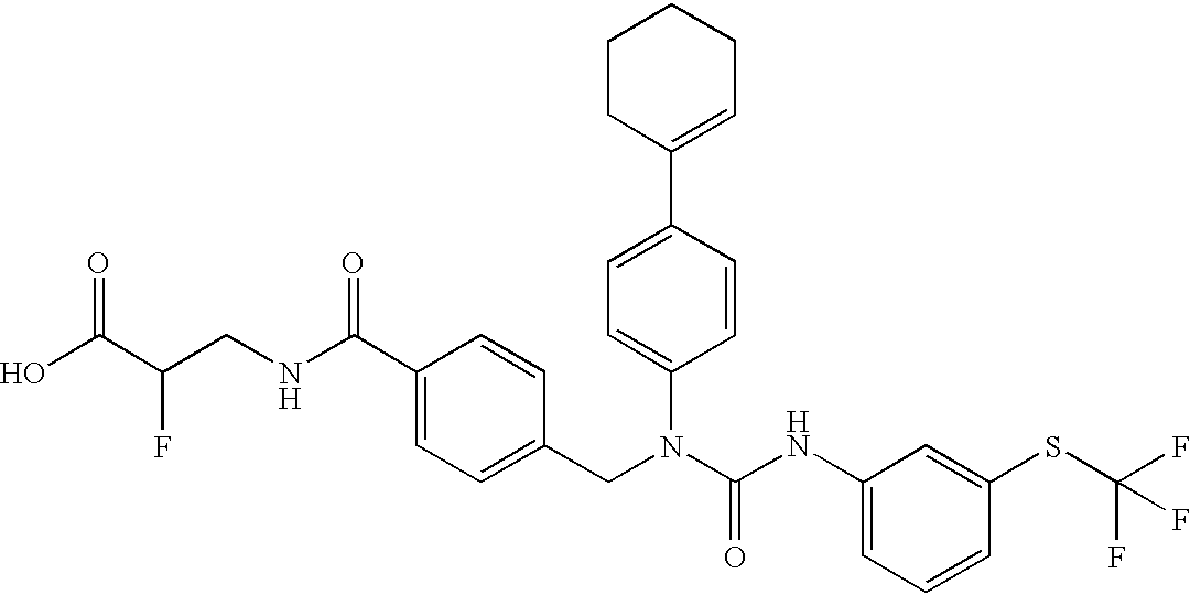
OC(C(CNC(C1=CC=C(CN(C(NC2=CC=CC(SC(F)(F)F)=C2)=O)C2=CC=C(C3=CCCCC3)C=C2)C=C1)=O)F)=O
